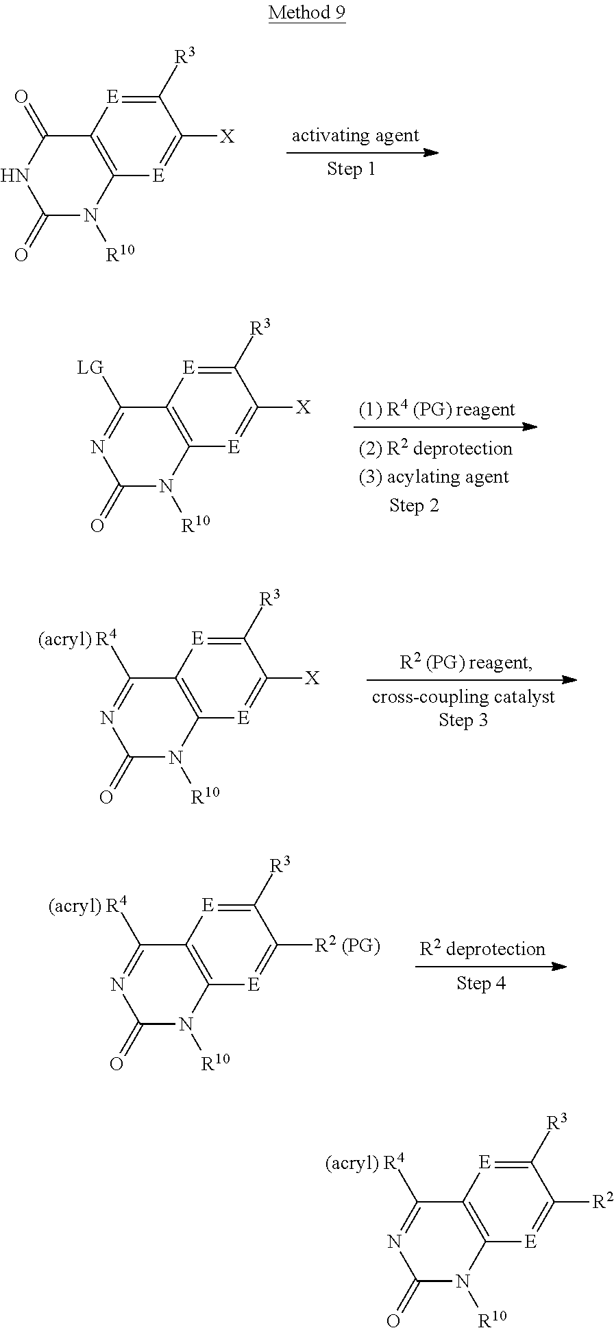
C1([R3])=[E]C2=C([E]=C1[X])N([R10])C(=O)NC2=O.C1([R3])=[E]C2=C([E]=C1[X])N([R10])C(=O)N=C2[LG].C1([R3])=[E]C2=C([E]=C1[X])N([R10])C(=O)N=C2[(acryl) R4].C1([R3])=[E]C2=C([E]=C1[R2 (PG)])N([R10])C(=O)N=C2[(acryl) R4].C1([R3])=[E]C2=C([E]=C1[R2])N([R10])C(=O)N=C2[(acryl) R4]
